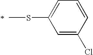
C1=C(Cl)C=CC=C1SC
